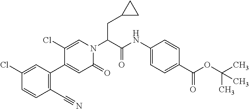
C1(C#N)=C(C2=CC(=O)N(C(C(NC3=CC=C(C(OC(C)(C)C)=O)C=C3)=O)CC3CC3)C=C2Cl)C=C(Cl)C=C1
